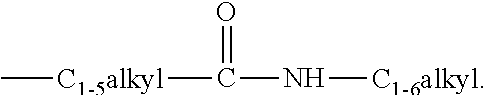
C[C1-5alkyl]C(=O)N[C1-6alkyl]
